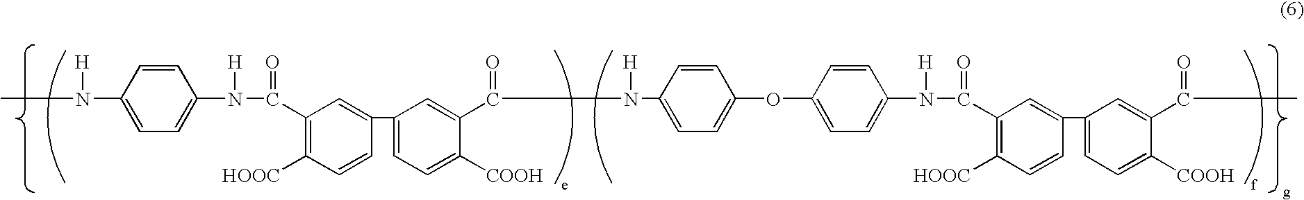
CN([H])C1=CC=C(N([H])C(=O)C2=C([HOOC])C=CC(C3=CC=C([COOH])C(C(=O)N([H])C4=CC=C(OC5=CC=C(N([H])C(=O)C6=C([HOOC])C=CC(C7=CC=C([COOH])C(C(=O)C)=C7)=C6)C=C5)C=C4)=C3)=C2)C=C1
